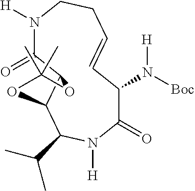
N1([H])C(=O)C2C(C(C(C)C)N([H])C(=O)C(N([Boc])[H])C=CCC1)OC(C)(C)O2
